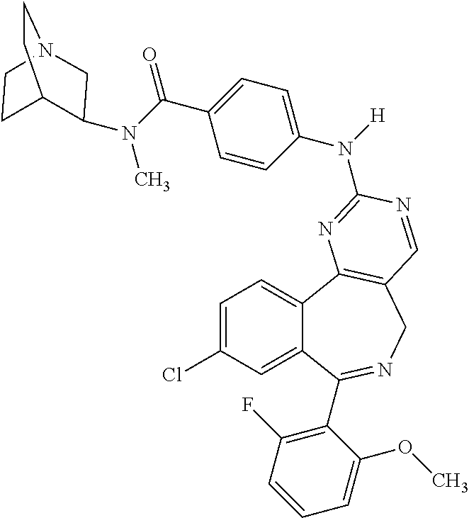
C1=C(Cl)C=C2C(=C1)C1=C(CN=C2C2=C(F)C=CC=C2OC)C=NC(N(C2=CC=C(C(N(C)C3CN4CCC3CC4)=O)C=C2)[H])=N1
